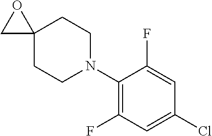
C1(N2CCC3(CC2)CO3)=C(F)C=C(Cl)C=C1F
